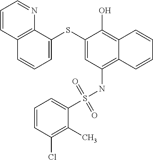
C1=C(SC2=CC(NS(C3=CC=CC(Cl)=C3C)(=O)=O)=C3C(=C2O)C=CC=C3)C2=C(C=C1)C=CC=N2
